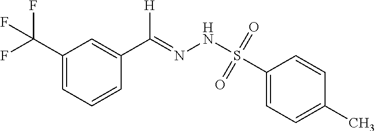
C1(C(F)(F)F)=CC=CC(C(=NNS(C2=CC=C(C)C=C2)(=O)=O)[H])=C1
